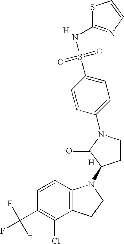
S1C(NS(=O)(=O)C2=CC=C(N3C(=O)C(N4C5=C(CC4)C(Cl)=C(C(F)(F)F)C=C5)CC3)C=C2)=NC=C1.[H].[H]
